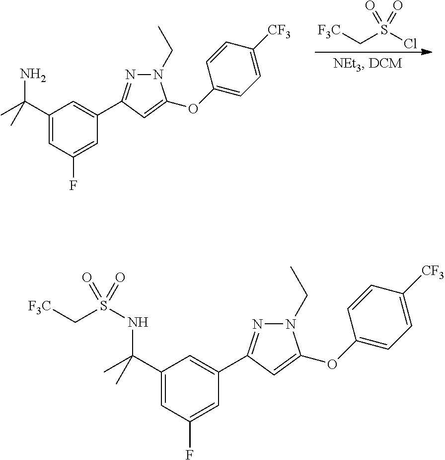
[F3C]CS(Cl)(=O)=O.C1(C(C)(N)C)=CC(F)=CC(C2=NN(CC)C(OC3=CC=C([CF3])C=C3)=C2)=C1.C1(C(C)(NS(C[F3C])(=O)=O)C)=CC(F)=CC(C2=NN(CC)C(OC3=CC=C([CF3])C=C3)=C2)=C1
